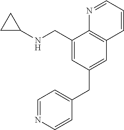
C1(CNC2CC2)=CC(CC2=CC=NC=C2)=CC2=C1N=CC=C2
